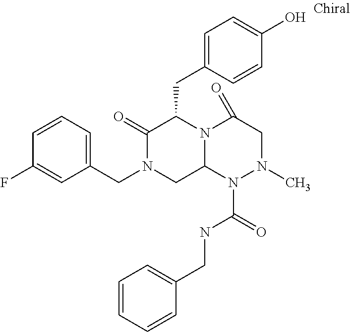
C1(CN2CC3N(C(CC4=CC=C(O)C=C4)C2=O)C(=O)CN(C)N3C(=O)NCC2=CC=CC=C2)=CC=CC(F)=C1
